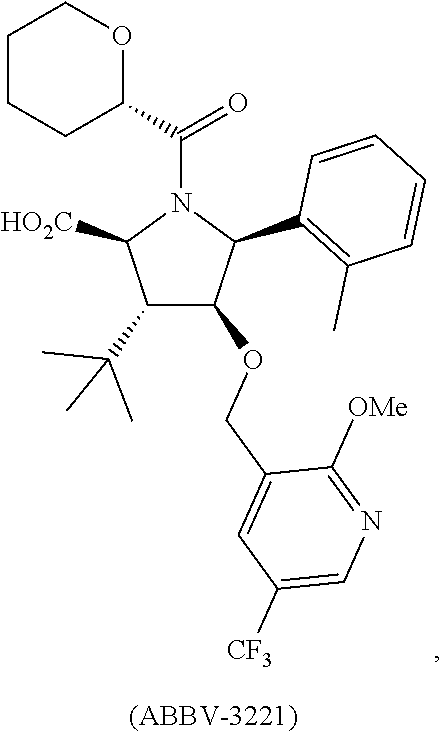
N1(C(=O)C2OCCCC2)C(C2=C(C)C=CC=C2)C(OCC2=CC([CF3])=CN=C2[OMe])C(C(C)(C)C)C1[HO2C]
